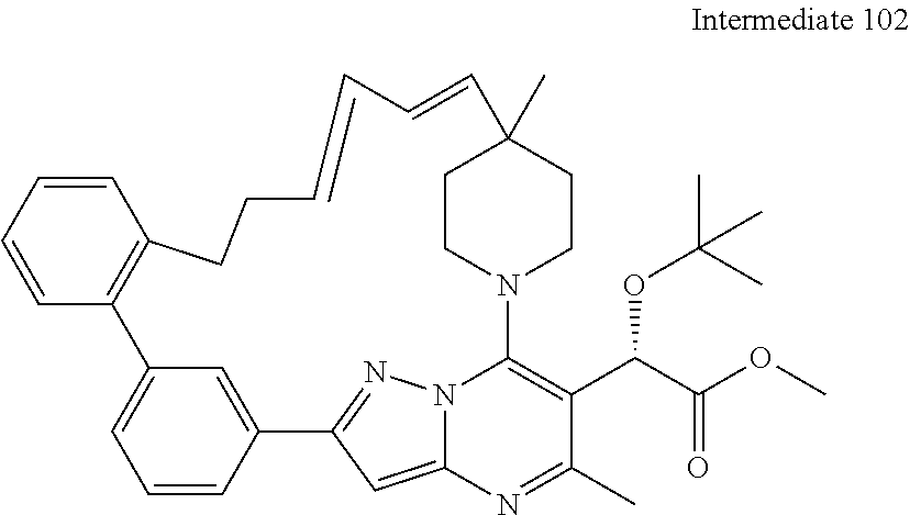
C1=CC2=CC(=C1)C1=C(C=CC=C1)CCC=CC=CC1(C)CCN(C3=C(C(C(OC)=O)OC(C)(C)C)C(C)=NC4=CC2=NN43)CC1
